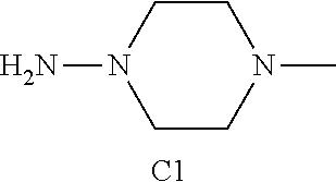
[C1].NN1CCN(C)CC1
